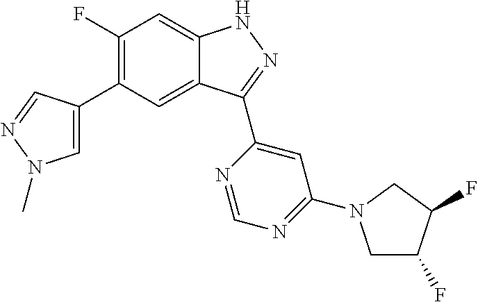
C1(F)=C(C2=CN(C)N=C2)C=C2C(=C1)NN=C2C1=CC(N2CC(F)C(F)C2)=NC=N1
